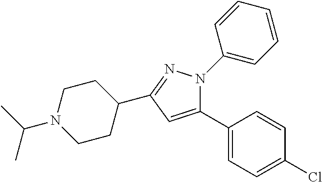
C1(C2=CC=C(Cl)C=C2)=CC(C2CCN(C(C)C)CC2)=NN1C1=CC=CC=C1
